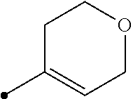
CC1=CCOCC1
